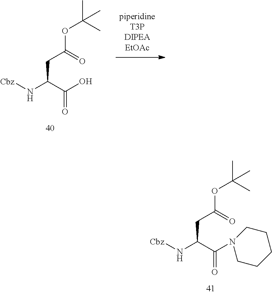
[Cbz]NC(C(N1CCCCC1)=O)CC(OC(C)(C)C)=O.[Cbz]NC(C(O)=O)CC(OC(C)(C)C)=O
